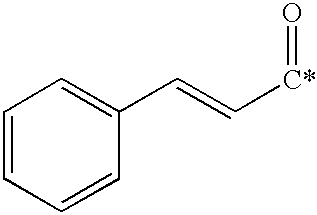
C1=CC=CC(C=C[C*]=O)=C1
